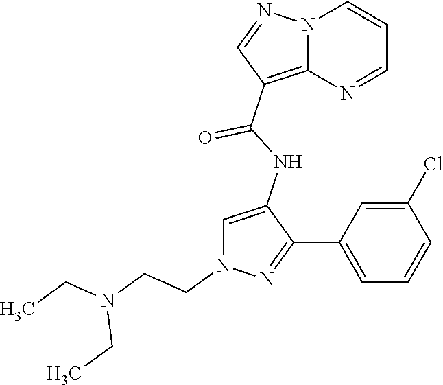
N12C(=C(C(NC3=CN(CCN(CC)CC)N=C3C3=CC=CC(Cl)=C3)=O)C=N1)N=CC=C2
